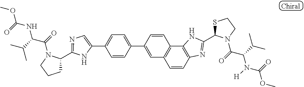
C1(C2=CC=C(C3=CC4=C(C5=C(N=C(C6SCCN6C(C(C(C)C)N([H])C(=O)OC)=O)N5)C=C4)C=C3)C=C2)=CN=C(C2CCCN2C(=O)C(C(C)C)NC(=O)OC)N1
